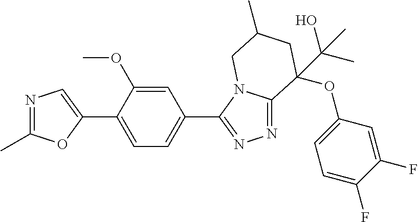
N1=C(C)OC(C2=CC=C(C3=NN=C4N3CC(C)CC4(OC3=CC=C(F)C(F)=C3)C(O)(C)C)C=C2OC)=C1
